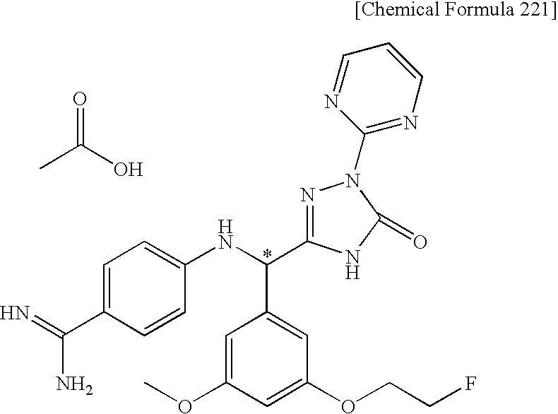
CC(O)=O.C1=C(C(=N)N)C=CC(NC(C2=CC(OCCF)=CC(OC)=C2)C2=NN(C3=NC=CC=N3)C(=O)N2)=C1
